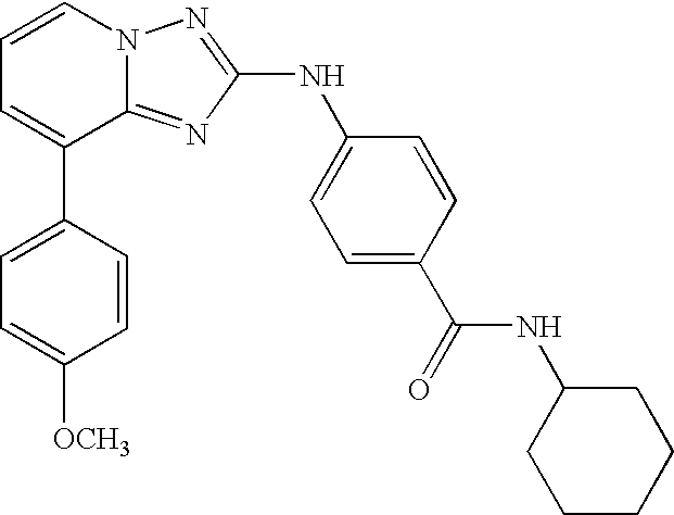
C1=C(C2=CC=CN3C2=NC(NC2=CC=C(C(=O)NC4CCCCC4)C=C2)=N3)C=CC([OCH3])=C1
